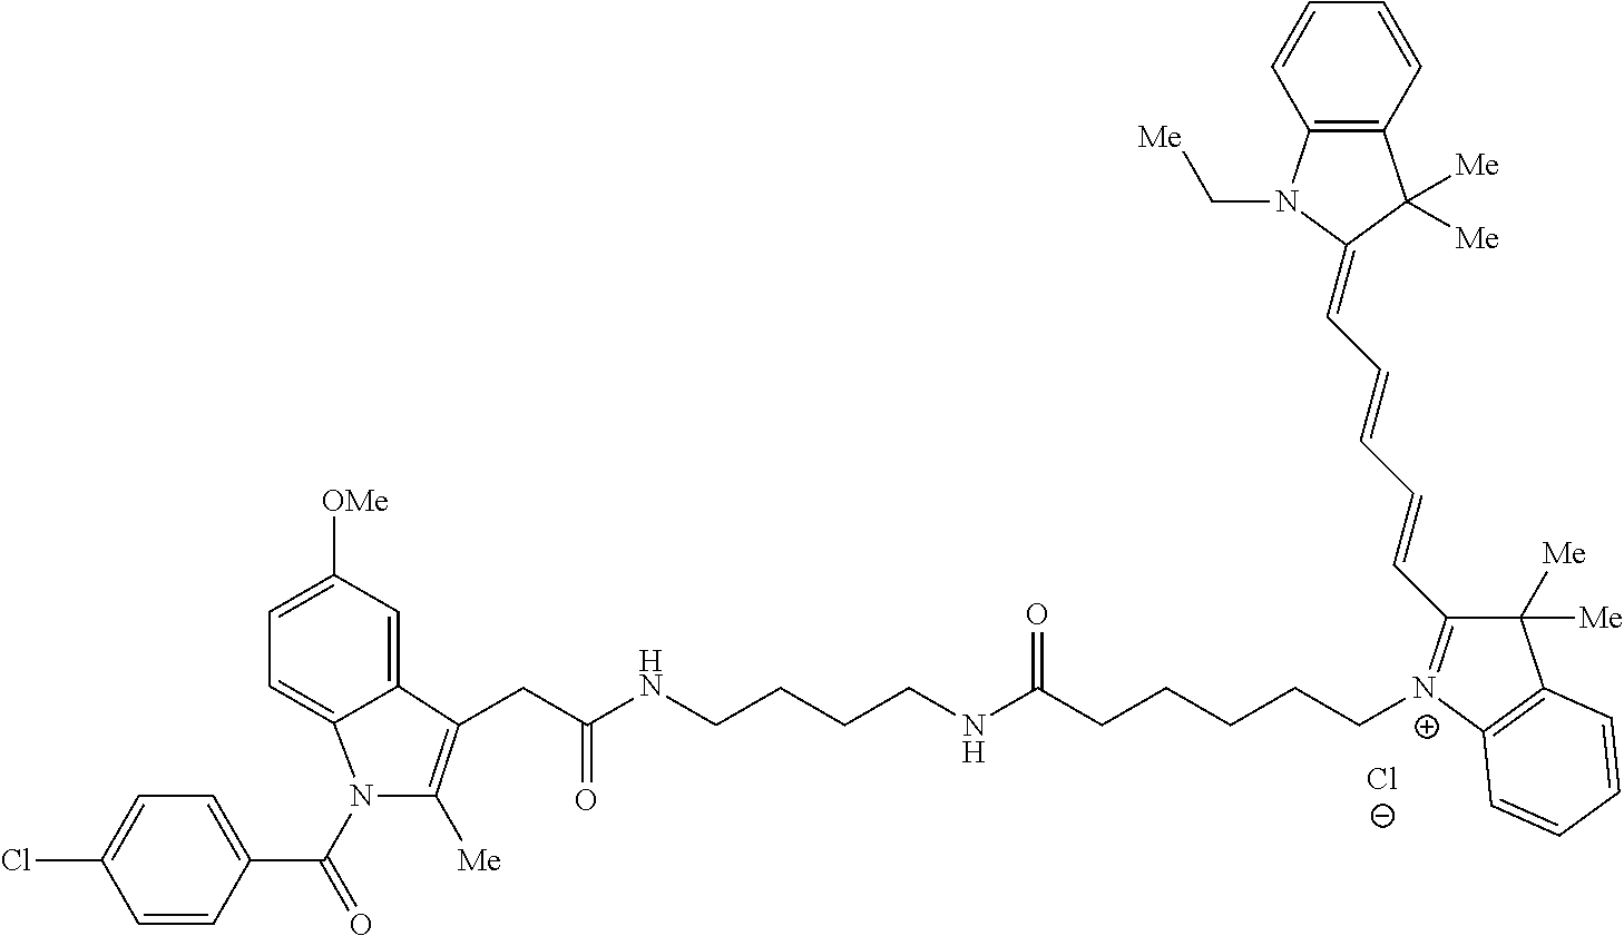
[Cl-].ClC1=CC=C(C(=O)N2C3=CC=C([OMe])C=C3C(CC(NCCCCNC(CCCCC[N+]3=C(C=CC=CC=C4N(C[Me])C5=C(C=CC=C5)C4([Me])[Me])C([Me])([Me])C4=C3C=CC=C4)=O)=O)=C2[Me])C=C1
